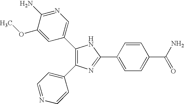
C1(C2=CN=C(N)C(OC)=C2)=C(C2=CC=NC=C2)N=C(C2=CC=C(C(N)=O)C=C2)N1
